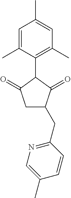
C1=C(C)C(C2C(=O)CC(CC3=NC=C(C)C=C3)C2=O)=C(C)C=C1C
